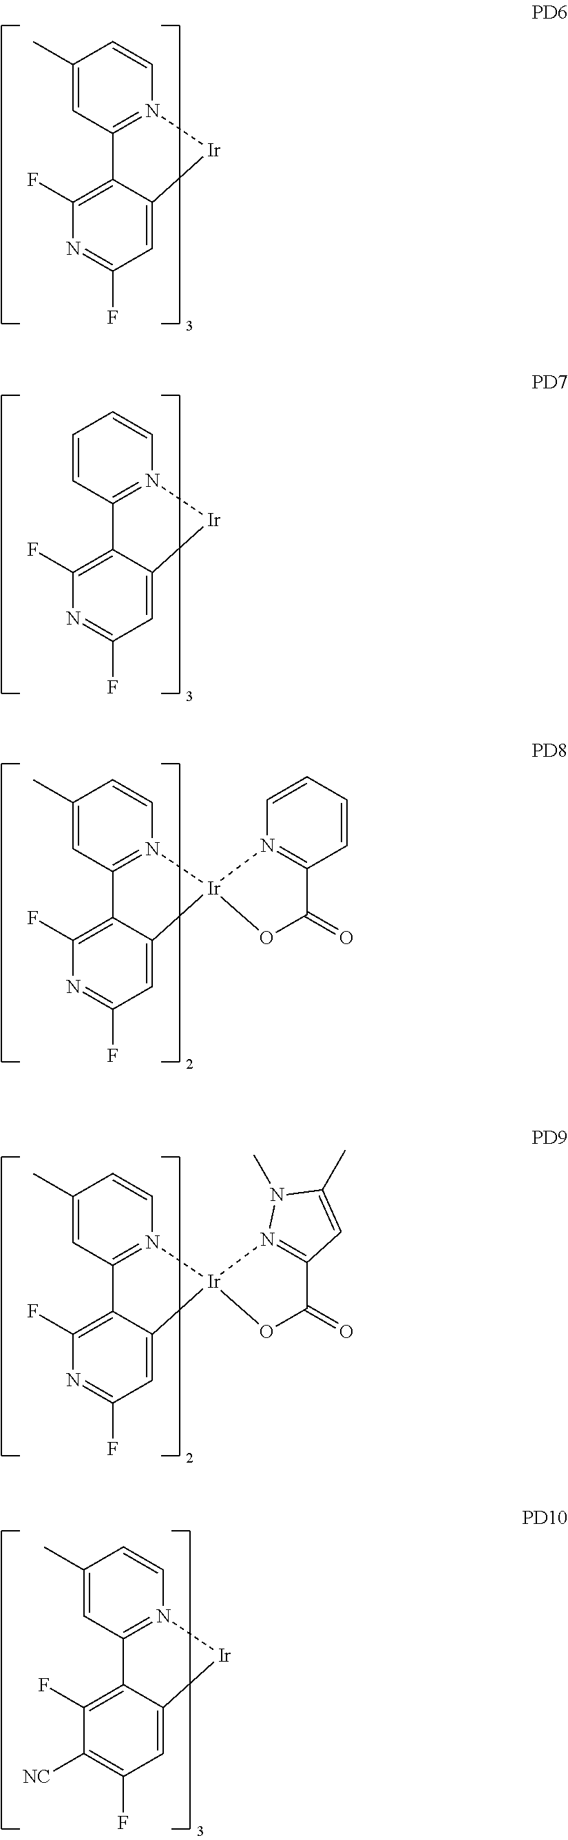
C1(C)=CC2=N(C=C1)[Ir]C1=CC(F)=NC(F)=C21.C1=CC2=N(C=C1)[Ir]C1=CC(F)=NC(F)=C21.C1(C)=CC2=N(C=C1)[Ir]1(C3=CC(F)=NC(F)=C23)N2=C(C=CC=C2)C(=O)O1.C1(C)=CC2=N(C=C1)[Ir]1(C3=CC(F)=NC(F)=C23)N2=C(C(=O)O1)C=C(C)N2C.C1(C)=CC2=N(C=C1)[Ir]C1=CC(F)=C([NC])C(F)=C21
